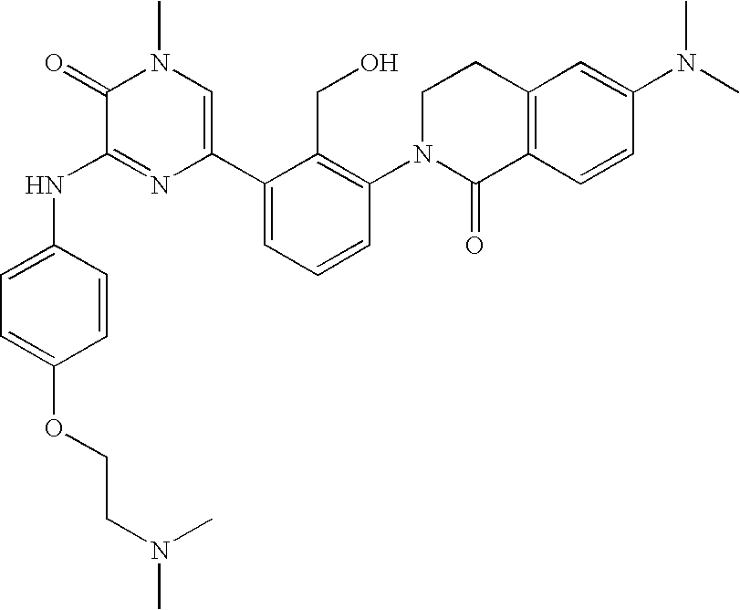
N(C1=NC(C2=CC=CC(N3C(=O)C4=C(CC3)C=C(N(C)C)C=C4)=C2CO)=CN(C)C1=O)C1=CC=C(OCCN(C)C)C=C1
